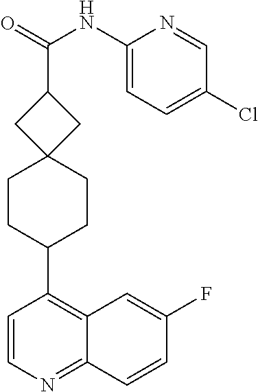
C1=CN=C2C(=C1C1CCC3(CC1)CC(C(=O)NC1=CC=C(Cl)C=N1)C3)C=C(F)C=C2
